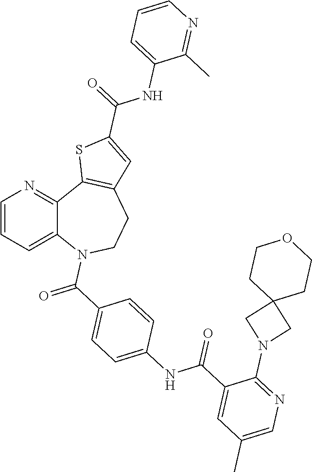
C1=CC=C2C(=N1)C1=C(CCN2C(C2=CC=C(NC(C3=CC(C)=CN=C3N3CC4(C3)CCOCC4)=O)C=C2)=O)C=C(C(NC2=CC=CN=C2C)=O)S1
